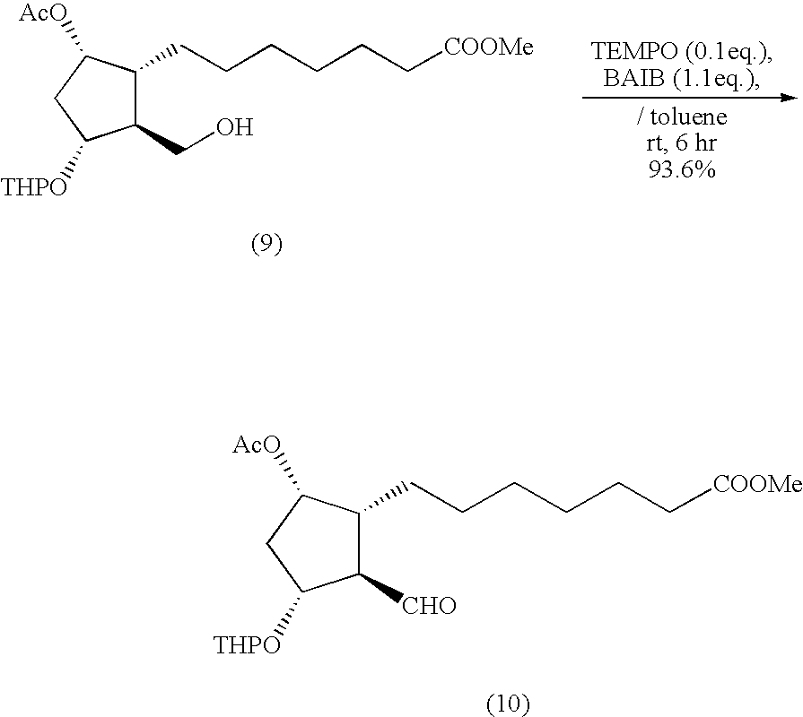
C1(CO)C(CCCCCC[COOMe])C([AcO])CC1[THPO].C1([CHO])C(CCCCCC[COOMe])C([AcO])CC1[THPO]
